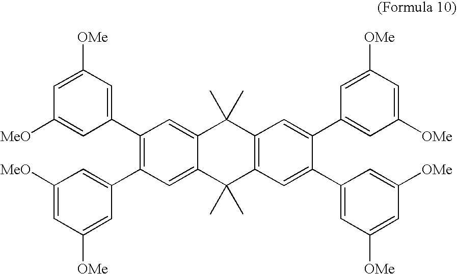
C1(C2=CC([OMe])=CC([MeO])=C2)=C(C2=CC([MeO])=CC([OMe])=C2)C=C2C(=C1)C(C)(C)C1=C(C2(C)C)C=C(C2=CC([OMe])=CC([OMe])=C2)C(C2=CC([OMe])=CC([OMe])=C2)=C1
